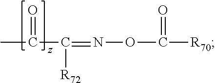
O=C(C([R72])=NOC(=O)[R70])C
